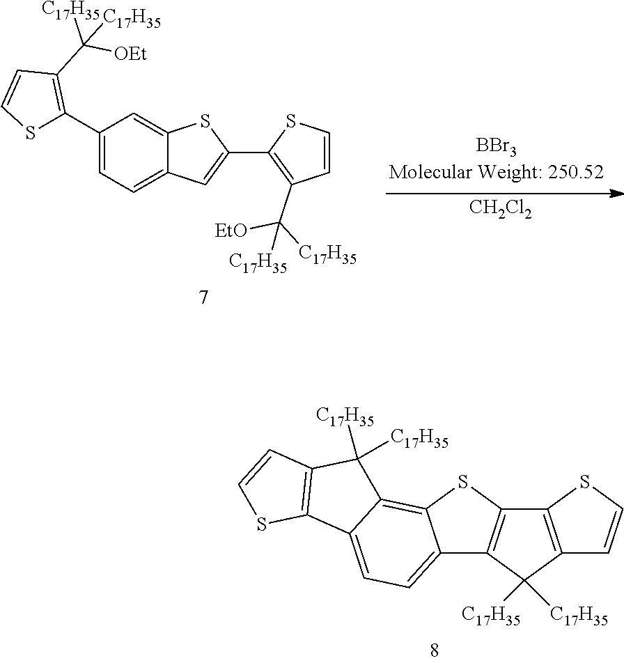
C12=C(C([C17H35])([C17H35])C3=C1SC1=C4C(=CC=C31)C1=C(C4([C17H35])[C17H35])C=CS1)C=CS2.[CH2Cl2].C1(C2=C(C([OEt])([C17H35])[C17H35])C=CS2)=CC=C2C(=C1)SC(C1=C(C([EtO])([C17H35])[C17H35])C=CS1)=C2
